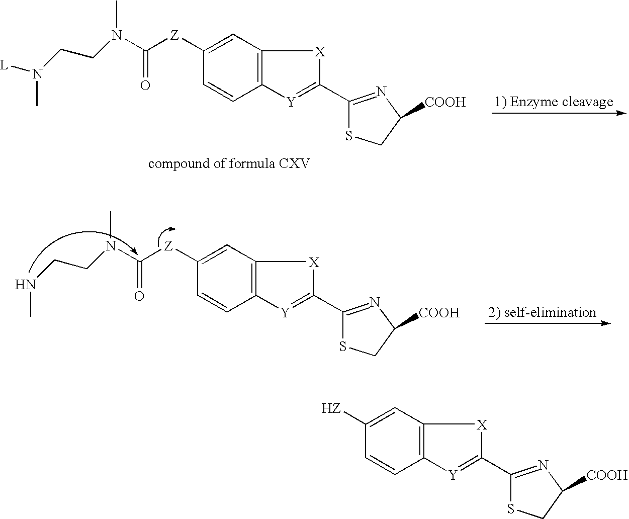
C1=C([Z]C(=O)N(CCN([L])C)C)C=CC2=C1[X]C(C1=NC([COOH])CS1)=[Y]2.[Z](C(N(CCNC)C)=O)C1=CC2=C(C=C1)[Y]=C(C1=NC([COOH])CS1)[X]2.[HZ]C1=CC2=C(C=C1)[Y]=C(C1=NC([COOH])CS1)[X]2
